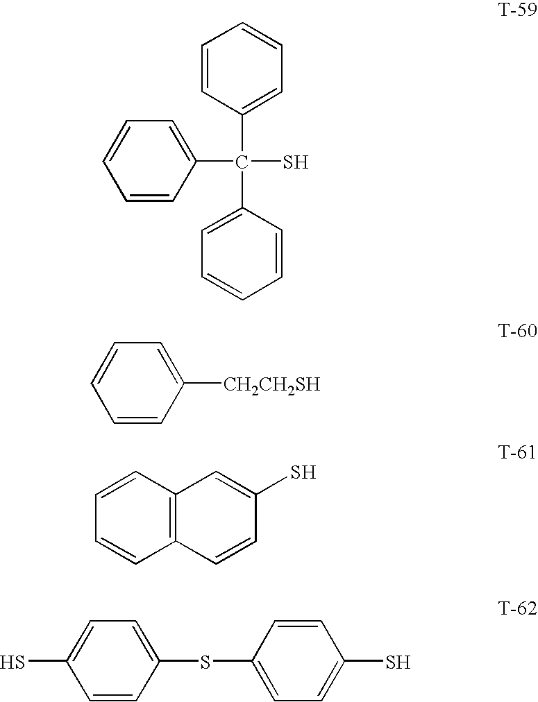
C1=CC(C(C2=CC=CC=C2)(C2=CC=CC=C2)S)=CC=C1.[CH2CH2SH]C1=CC=CC=C1.C12=C(C=CC(S)=C1)C=CC=C2.C1=CC(SC2=CC=C(S)C=C2)=CC=C1S
